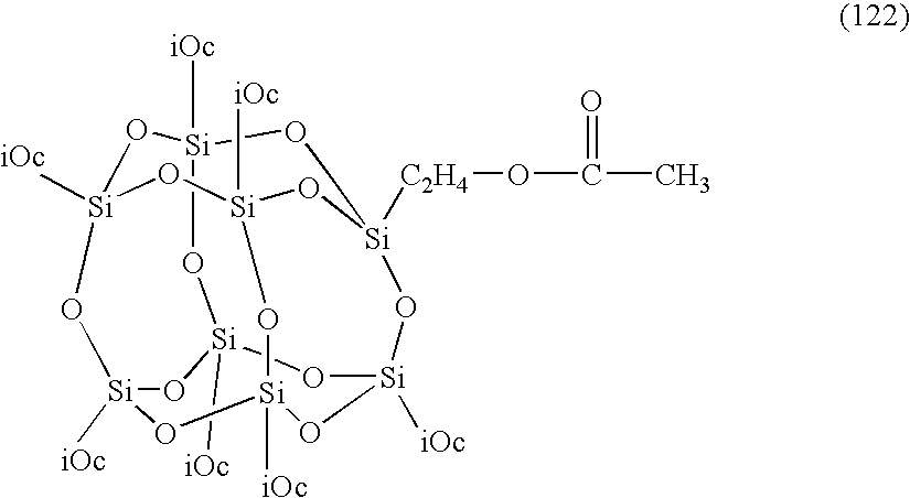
O1[Si]2([iOc])O[Si]3([iOc])O[Si]4([C2H4]OC(=O)C)CO[Si]1([iOc])O[Si]1([iOc])O[Si]([iOc])(O2)O[Si]([iOc])(O[Si]([iOc])(O1)O4)O3
